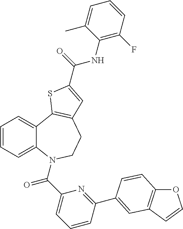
C1=CC=C2C(=C1)C1=C(CCN2C(C2=CC=CC(C3=CC4=C(OC=C4)C=C3)=N2)=O)C=C(C(=O)NC2=C(F)C=CC=C2C)S1
